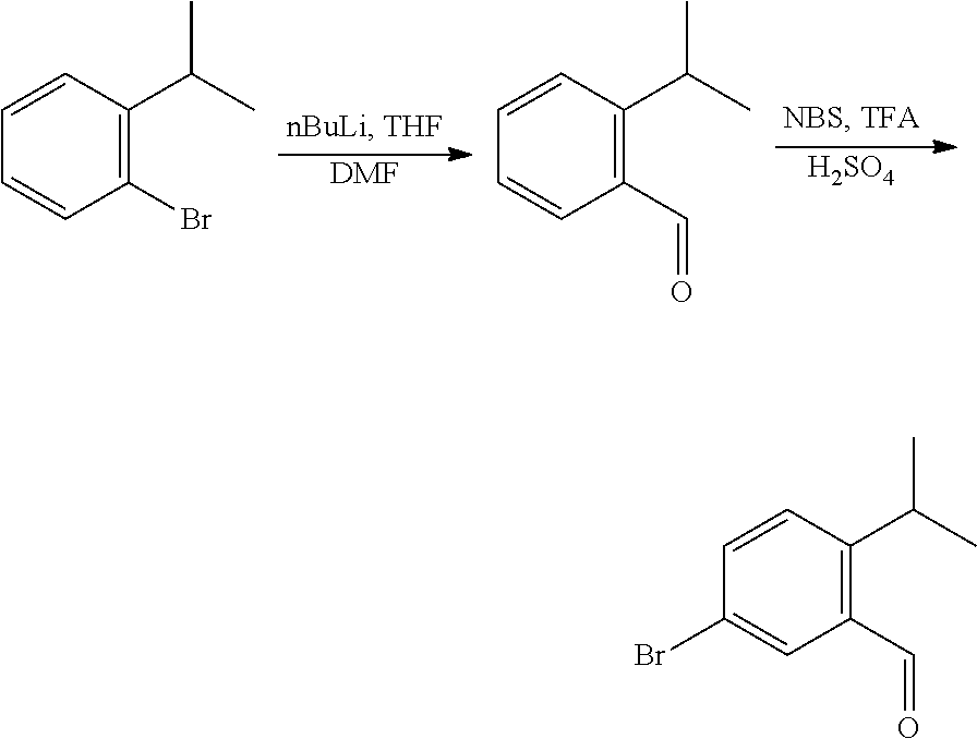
C1=CC(C(C)C)=C(Br)C=C1.C1=CC(C(C)C)=C(C=O)C=C1.[DMF].[H2SO4].C1=CC(C(C)C)=C(C=O)C=C1Br
